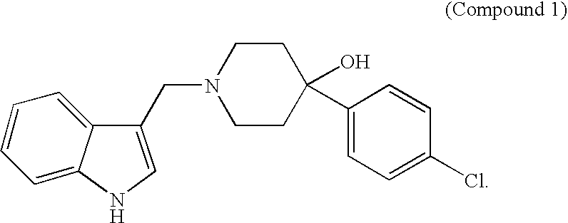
C1(CN2CCC(O)(C3=CC=C(Cl)C=C3)CC2)=CNC2=CC=CC=C12
